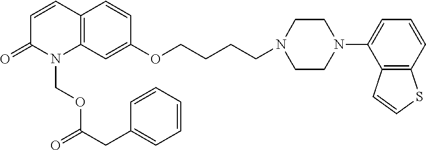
C12=C(C=C(OCCCCN3CCN(C4=CC=CC5=C4C=CS5)CC3)C=C1)N(COC(CC1=CC=CC=C1)=O)C(=O)C=C2
